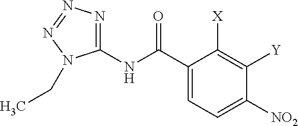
C1(NC(=O)C2=CC=C([NO2])C([Y])=C2[X])=NN=NN1CC
